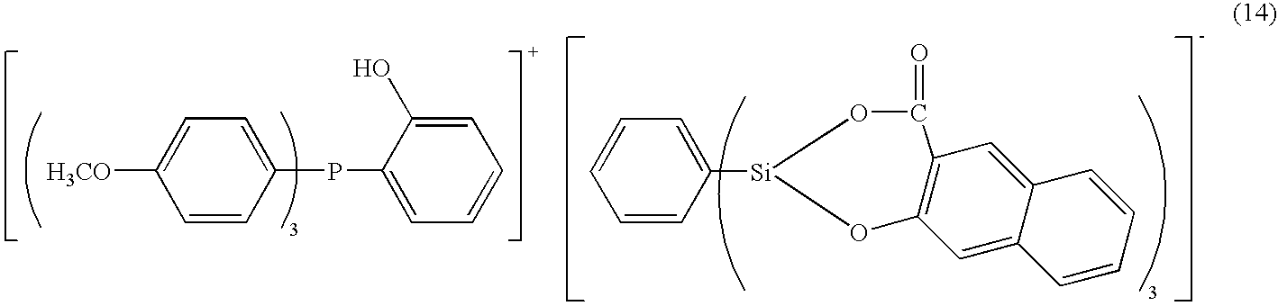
C1=C([H3CO])C=CC(PC2=CC=CC=C2O)=C1.O1[Si](C2=CC=CC=C2)OC2=C(C1=O)C=C1C(=C2)C=CC=C1
